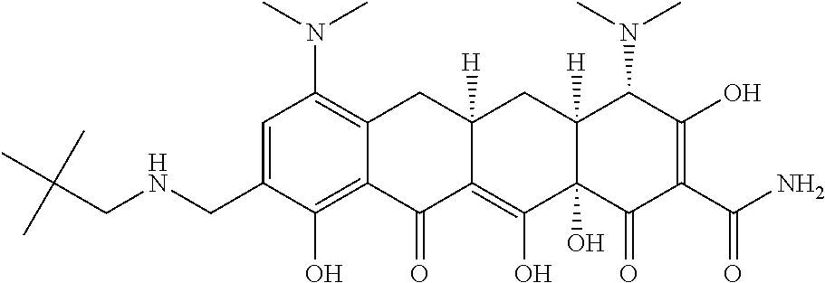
CN(C1=C2C(=C(O)C(CNCC(C)(C)C)=C1)C(=O)C1=C(O)C3(O)C([H])(CC1([H])C2)C(N(C)C)C(O)=C(C(N)=O)C3=O)C
